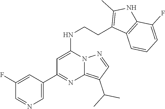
N(CCC1=C(C)NC2=C1C=CC=C2F)C1=CC(C2=CN=CC(F)=C2)=NC2=C(C(C)C)C=NN12
